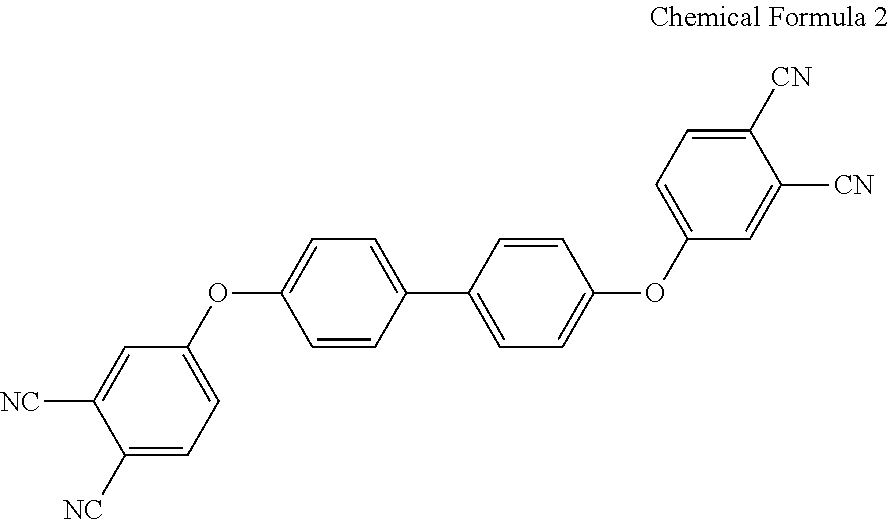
C1([NC])=CC=C(OC2=CC=C(C3=CC=C(OC4=CC=C([CN])C([CN])=C4)C=C3)C=C2)C=C1[NC]
